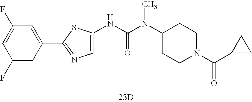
C1(F)=CC(C2=NC=C(NC(N(C3CCN(C(C4CC4)=O)CC3)C)=O)S2)=CC(F)=C1.[23D]
